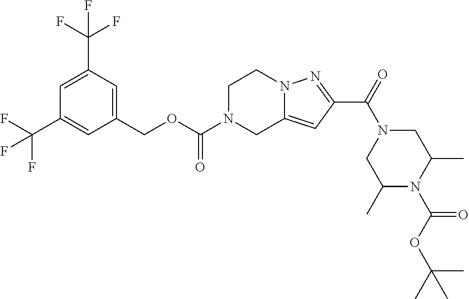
C1(COC(=O)N2CC3=CC(C(=O)N4CC(C)N(C(OC(C)(C)C)=O)C(C)C4)=NN3CC2)=CC(C(F)(F)F)=CC(C(F)(F)F)=C1
